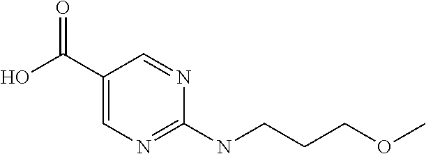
C1(C(O)=O)=CN=C(NCCCOC)N=C1
